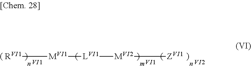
[RVI1][MVI1]C[LVI1][MVI2][ZVI1]
